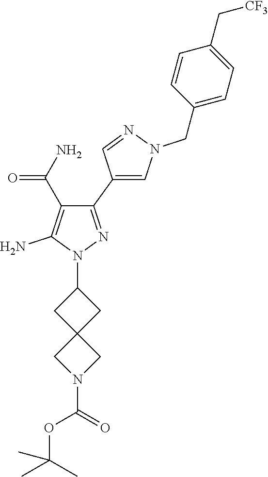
C1(C2=CN(CC3=CC=C(C[CF3])C=C3)N=C2)=NN(C2CC3(C2)CN(C(=O)OC(C)(C)C)C3)C(N)=C1C(N)=O
